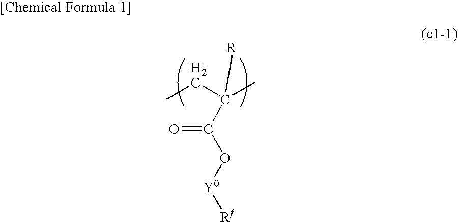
CCC(C)(C(O[Y0][Rf])=O)[R]
